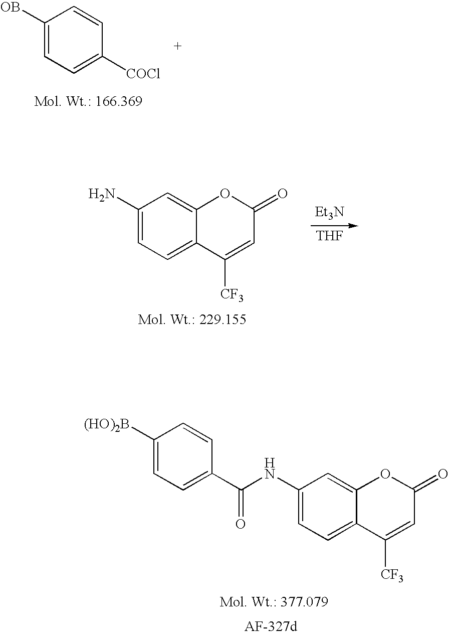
C1([OB])=CC=C([COCl])C=C1.C1(N)=CC=C2C(=C1)OC(=O)C=C2[CF3].[Et3N].[THF].C1(NC(C2=CC=C([(HO)2B])C=C2)=O)=CC=C2C(=C1)OC(=O)C=C2[CF3]
